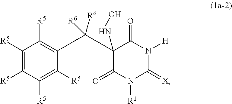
C1(=O)N([R1])C(=[X])N([H])C(=O)C1(NO)C(C1=C([R5])C([R5])=C([R5])C([R5])=C1[R5])([R6])[R6]
